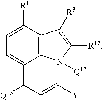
C1=C([R11])C2=C(C(C(C=C[Y])[Q13])=C1)N([Q12])C([R12])=C2[R3]
